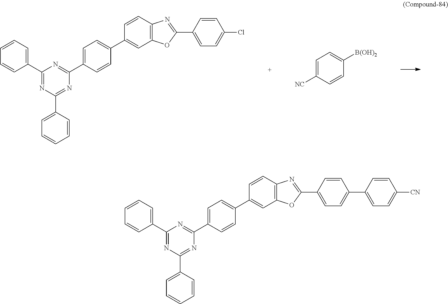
C1=CC([NC])=CC=C1[B(OH)2].C1(C2=CC=CC=C2)=NC(C2=CC=CC=C2)=NC(C2=CC=C(C3=CC4=C(C=C3)N=C(C3=CC=C(Cl)C=C3)O4)C=C2)=N1.C1(C2=CC=CC=C2)=NC(C2=CC=CC=C2)=NC(C2=CC=C(C3=CC4=C(C=C3)N=C(C3=CC=C(C5=CC=C([CN])C=C5)C=C3)O4)C=C2)=N1
